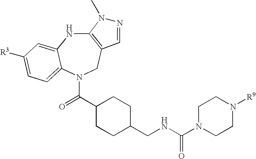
C12=C(CN(C(C3CCC(CNC(N4CCN([R9])CC4)=O)CC3)=O)C3=CC=C([R3])C=C3N1)C=NN2C
